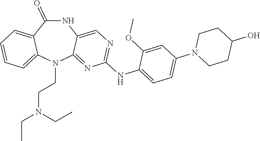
N1C(=O)C2=CC=CC=C2N(CCN(CC)CC)C2=NC(NC3=CC=C(N4CCC(O)CC4)C=C3OC)=NC=C12
